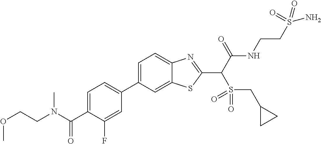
C1=C(C2=CC=C(C(N(CCOC)C)=O)C(F)=C2)C=C2C(=C1)N=C(C(C(NCCS(N)(=O)=O)=O)S(=O)(=O)CC1CC1)S2
